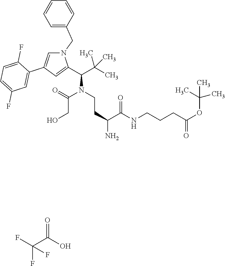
FC(C(O)=O)(F)F.C(CO)(N(CCC(C(NCCCC(OC(C)(C)C)=O)=O)N)C(C(C)(C)C)C1=CC(C2=CC(F)=CC=C2F)=CN1CC1=CC=CC=C1)=O
